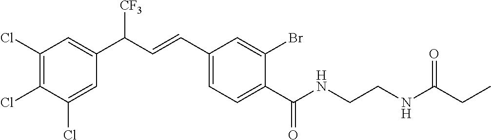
C1(Cl)=C(Cl)C(Cl)=CC(C(C=CC2=CC=C(C(NCCNC(CC)=O)=O)C(Br)=C2)[CF3])=C1
